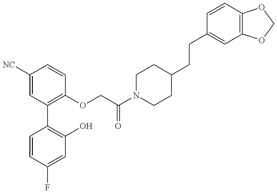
C1=CC(F)=CC(O)=C1C1=C(OCC(N2CCC(CCC3=CC4=C(C=C3)OCO4)CC2)=O)C=CC([NC])=C1
